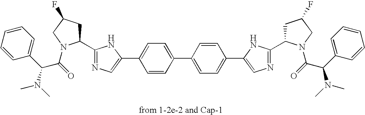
C1(C2CC(F)CN2C(=O)C(C2=CC=CC=C2)N(C)C)=NC=C(C2=CC=C(C3=CC=C(C4=CN=C(C5CC(F)CN5C(=O)C(C5=CC=CC=C5)N(C)C)N4)C=C3)C=C2)N1
